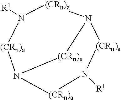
N1([R1])[(CRn)a]N2[(CRn)a]N([R1])[(CRn)a]N([(CRn)a]1)[(CRn)a]2
